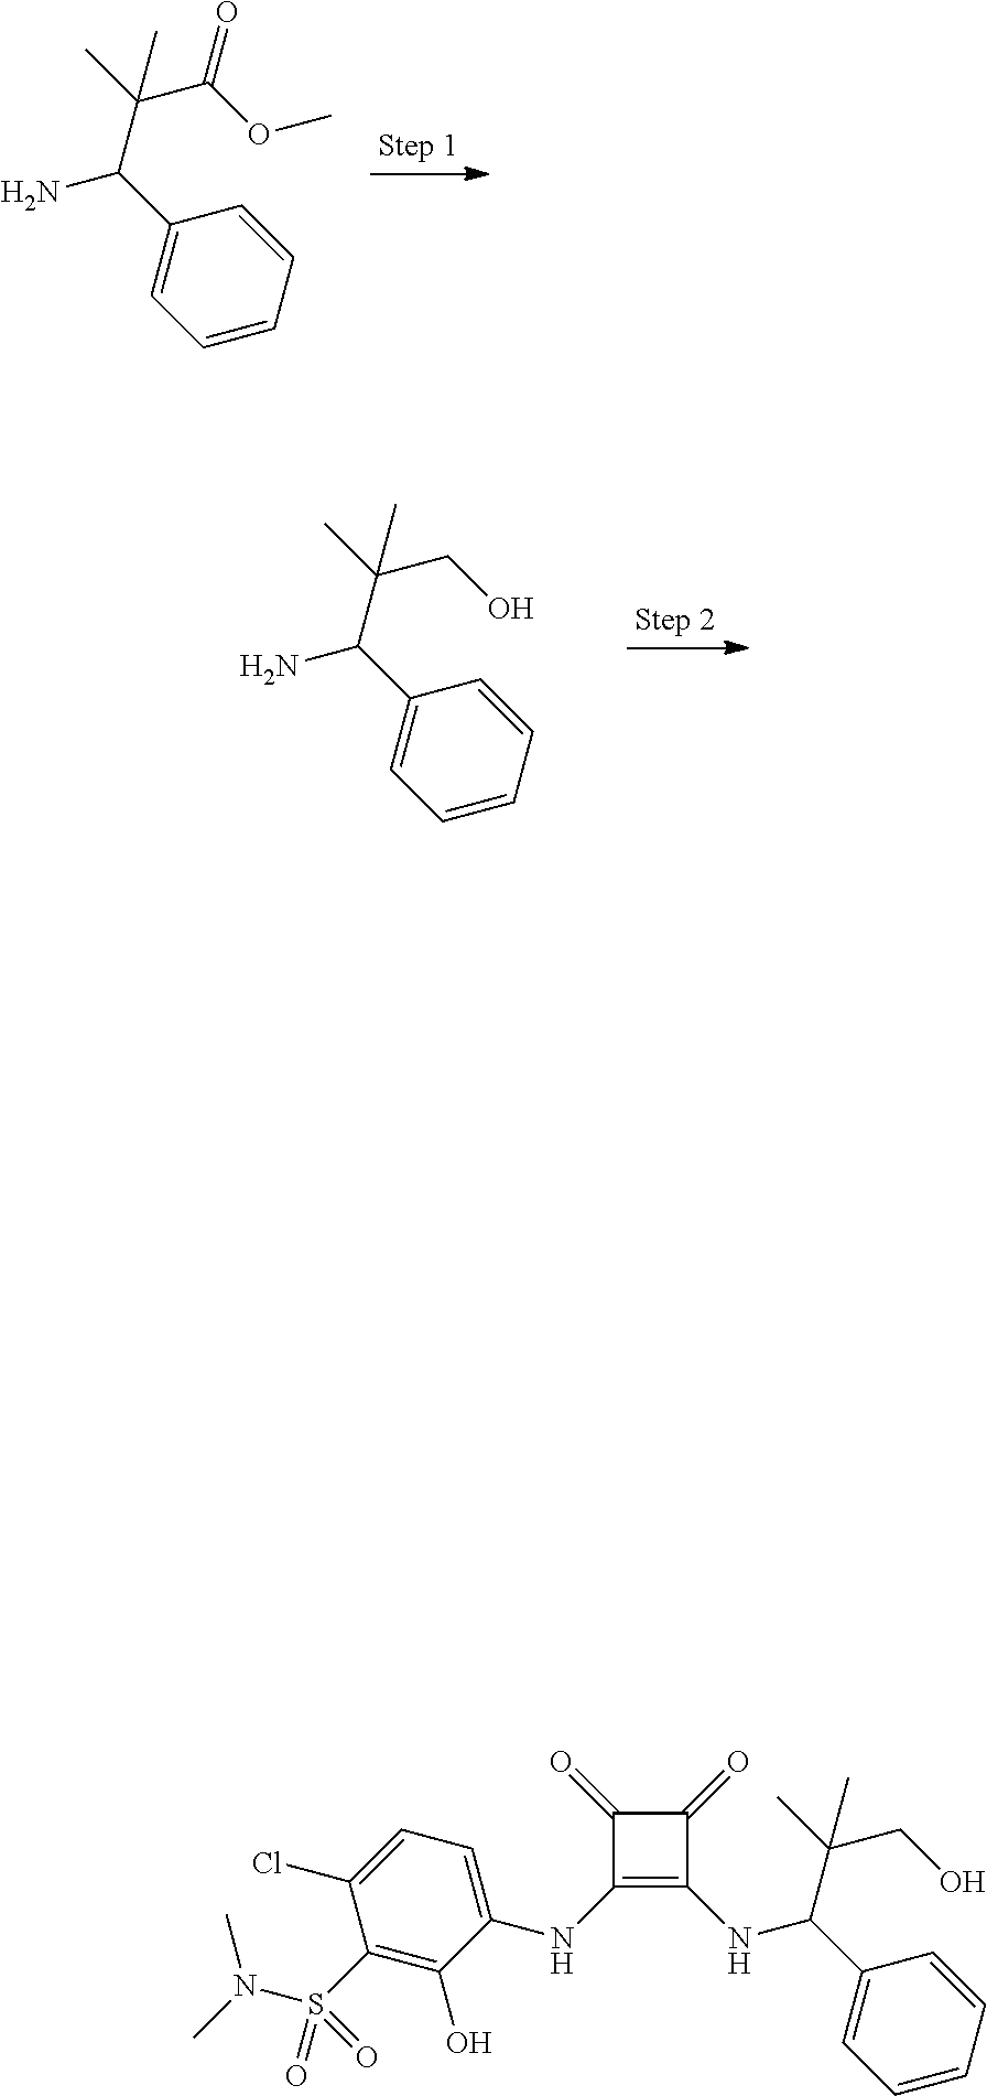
C1(C(C(C(OC)=O)(C)C)N)=CC=CC=C1.C1(C(C(CO)(C)C)N)=CC=CC=C1.C1(C(C(CO)(C)C)NC2=C(NC3=CC=C(Cl)C(S(=O)(N(C)C)=O)=C3O)C(=O)C2=O)=CC=CC=C1
